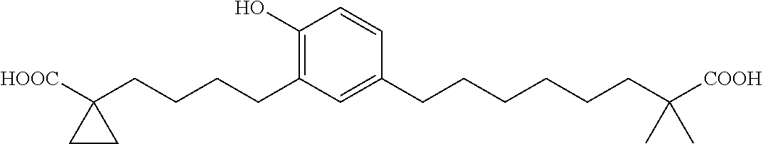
C1(O)=C(CCCCC2([HOOC])CC2)C=C(CCCCCCC([COOH])(C)C)C=C1
